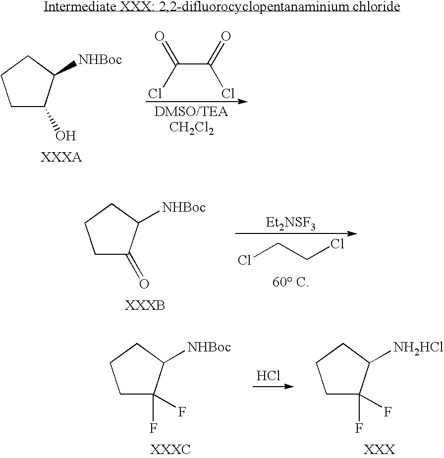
C(C(=O)Cl)(Cl)=O.C1C(O)C([NHBoc])CC1.ClCCCl.[Et2NSF3].C1C(=O)C([NHBoc])CC1.C1C(F)(F)C([NHBoc])CC1.C1C(F)(F)C([NH2HCl])CC1.Cl
